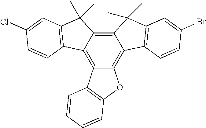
C12=C3C(=C4C(=C1C(C)(C)C1=C2C=CC(Cl)=C1)C(C)(C)C1=C4C=CC(Br)=C1)OC1=C3C=CC=C1
